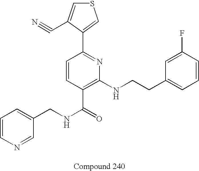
C1=CN=CC(CNC(=O)C2=C(NCCC3=CC=CC(F)=C3)N=C(C3=CSC=C3C#N)C=C2)=C1
